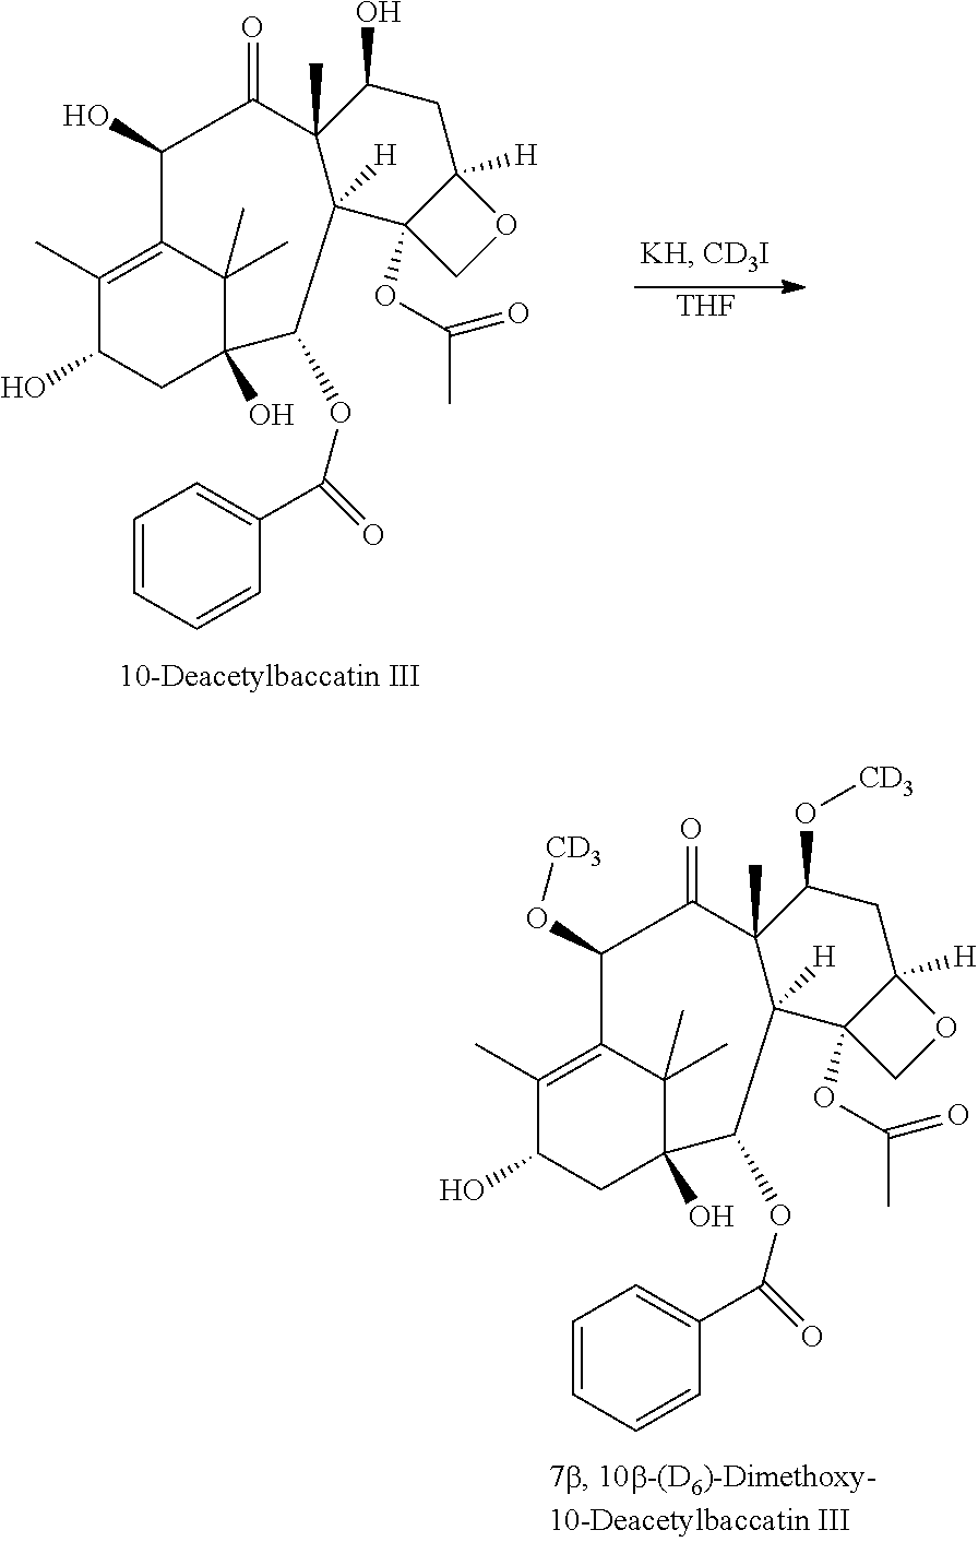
C1(C)=C2C(C)(C)C(O)(CC1O)C(OC(=O)C1=CC=CC=C1)C1([H])C(C)(C(=O)C2O)C(O)CC2([H])C1(OC(C)=O)CO2.[THF].C1(C)=C2C(C)(C)C(O)(CC1O)C(OC(=O)C1=CC=CC=C1)C1([H])C(C)(C(=O)C2O[CD3])C(O[CD3])CC2([H])C1(OC(C)=O)CO2
